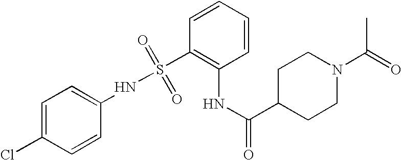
C1=C(Cl)C=CC(NS(C2=C(NC(=O)C3CCN(C(=O)C)CC3)C=CC=C2)(=O)=O)=C1
